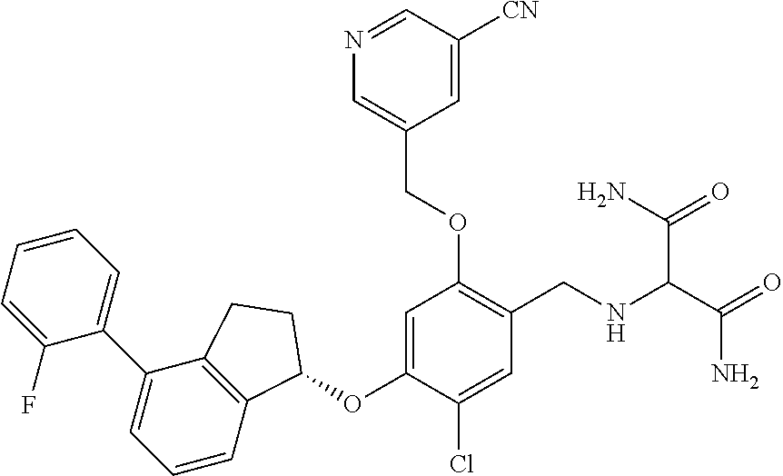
C1(F)=CC=CC=C1C1=CC=CC2=C1CCC2OC1=CC(OCC2=CN=CC([CN])=C2)=C(CNC(C(=O)N)C(=O)N)C=C1Cl
